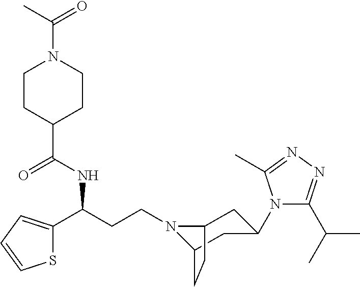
N1(CCC(C2=CC=CS2)NC(C2CCN(C(C)=O)CC2)=O)C2CC(N3C(C(C)C)=NN=C3C)CC1CC2
